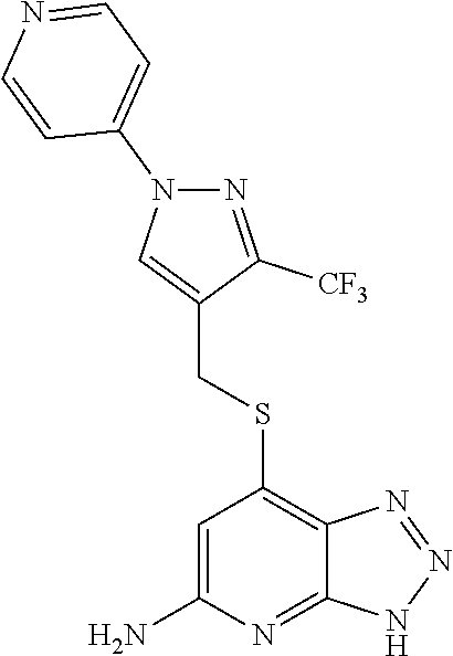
S(C1=C2C(=NC(N)=C1)NN=N2)CC1=CN(C2=CC=NC=C2)N=C1[CF3]
